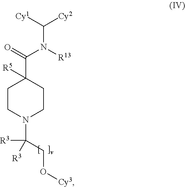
C1CN(C(CO[Cy3])([R3])[R3])CCC1(C(N(C([Cy2])[Cy1])[R13])=O)[R5]
